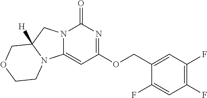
C1(COC2=NC(=O)N3C(=C2)N2C([H])(C3)COCC2)=CC(F)=C(F)C=C1F
